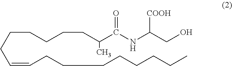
C(CCC=CCCCCCCCC)CCCC(C(NC(CO)[COOH])=O)C
